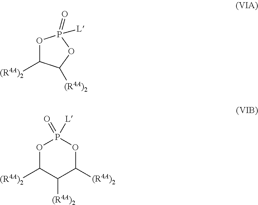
O1C([(R4A)2])C([(R4A)2])OP1([L])=O.O1C([(R4A)2])C([(R4A)2])C([(R4A)2])OP1(=O)[L]
